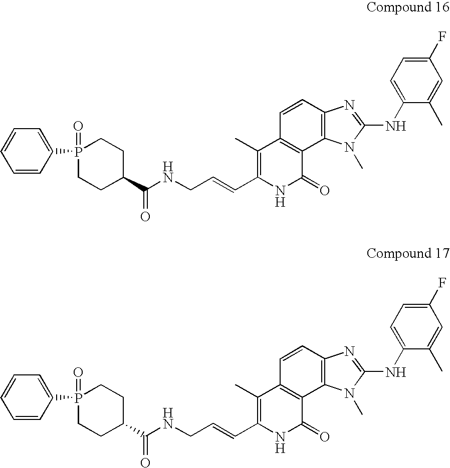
C1=CC2=C(C3=C1C(C)=C(C=CCNC(C1CCP(=O)(C4=CC=CC=C4)CC1)=O)NC3=O)N(C)C(NC1=CC=C(F)C=C1C)=N2.C1=CC2=C(C3=C1C(C)=C(C=CCNC(C1CCP(=O)(C4=CC=CC=C4)CC1)=O)NC3=O)N(C)C(NC1=CC=C(F)C=C1C)=N2
